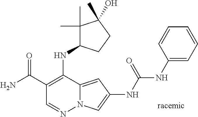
O=C(C1=C(NC2C(C)(C)C(C)(O)CC2)C2=CC(NC(NC3=CC=CC=C3)=O)=CN2N=C1)N
